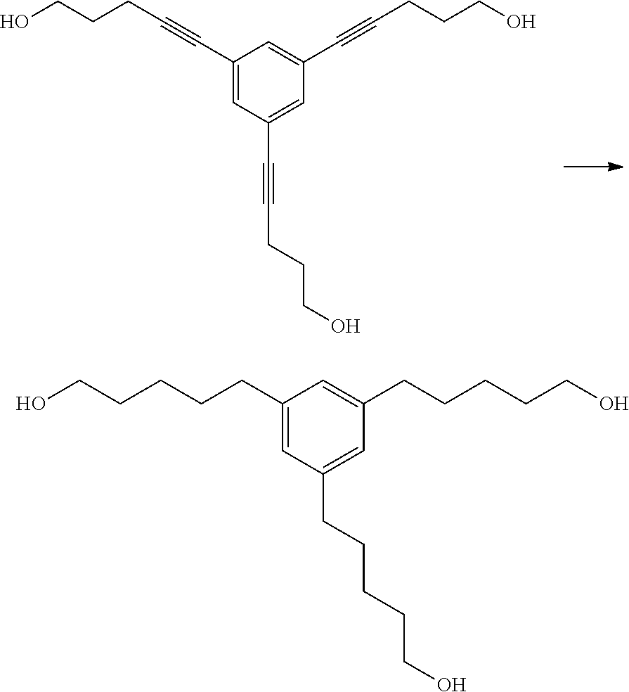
C1(C#CCCCO)=CC(C#CCCCO)=CC(C#CCCCO)=C1.C1(CCCCCO)=CC(CCCCCO)=CC(CCCCCO)=C1
